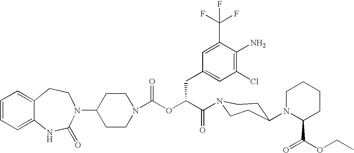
C12=CC=CC=C1NC(=O)N(C1CCN(C(OC(C(=O)N3CCC(N4C(C(OCC)=O)CCCC4)CC3)CC3=CC(Cl)=C(N)C(C(F)(F)F)=C3)=O)CC1)CC2
